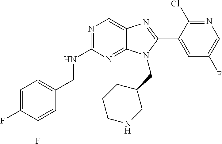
C1=C(F)C(F)=CC(CNC2=NC=C3C(=N2)N(CC2CCCNC2)C(C2=CC(F)=CN=C2Cl)=N3)=C1
